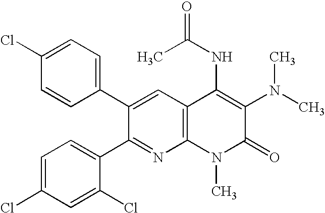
C1=CC(C2=CC3=C(N=C2C2=CC=C(Cl)C=C2Cl)N(C)C(=O)C(N(C)C)=C3NC(=O)C)=CC=C1Cl
